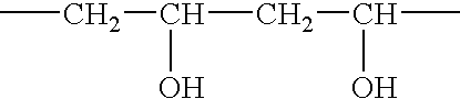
CCC(CC(C)O)O
